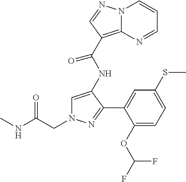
C1=C(NC(C2=C3N(C=CC=N3)N=C2)=O)C(C2=CC(SC)=CC=C2OC(F)F)=NN1CC(NC)=O
